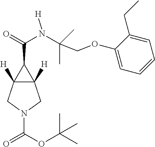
C12([H])C([H])(CN(C(OC(C)(C)C)=O)C1)C2C(=O)N(C(COC1=CC=CC=C1CC)(C)C)[H]
